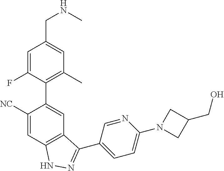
C1([NC])=CC2=C(C=C1C1=C(C)C=C(CNC)C=C1F)C(C1=CC=C(N3CC(CO)C3)N=C1)=NN2
